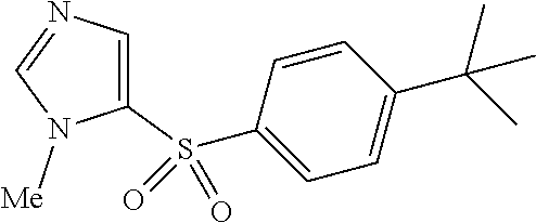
C1(S(C2=CC=C(C(C)(C)C)C=C2)(=O)=O)=CN=CN1[Me]
